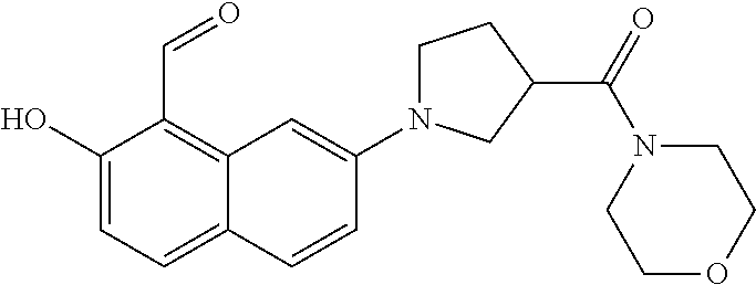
C1(O)=CC=C2C(=C1C=O)C=C(N1CCC(C(N3CCOCC3)=O)C1)C=C2
